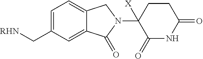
C1(C[RHN])=CC=C2C(=C1)C(=O)N(C1([X])C(=O)NC(=O)CC1)C2
